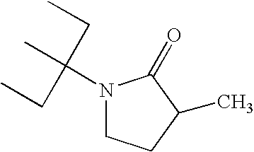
N1(C(C)(CC)CC)CCC(C)C1=O
